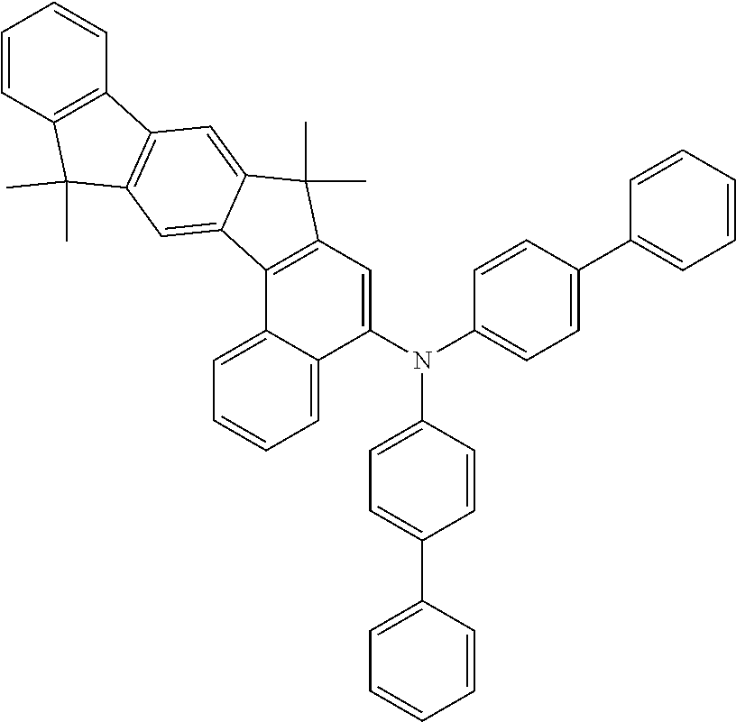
C1=C(C2=CC=C(N(C3=CC4=C(C5=CC=CC=C35)C3=CC5=C(C=C3C4(C)C)C3=C(C5(C)C)C=CC=C3)C3=CC=C(C4=CC=CC=C4)C=C3)C=C2)C=CC=C1
